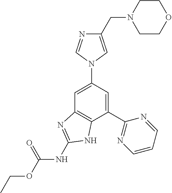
C1(C2=NC=CC=N2)=CC(N2C=NC(CN3CCOCC3)=C2)=CC2=C1NC(NC(OCC)=O)=N2
